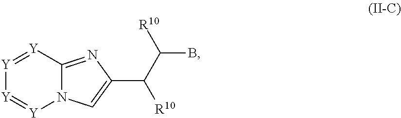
[Y]1=[Y]C2=NC(C([R10])C(B)[R10])=CN2[Y]=[Y]1
